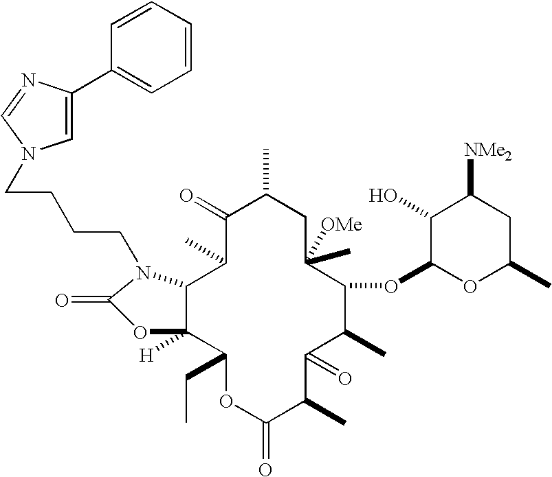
C12C([H])(C(CC)OC(=O)C(C)C(=O)C(C)C(OC3OC(C)CC([NMe2])C3O)C([OMe])(C)CC(C)C(=O)C1C)OC(=O)N2CCCCN1C=C(C2=CC=CC=C2)N=C1
